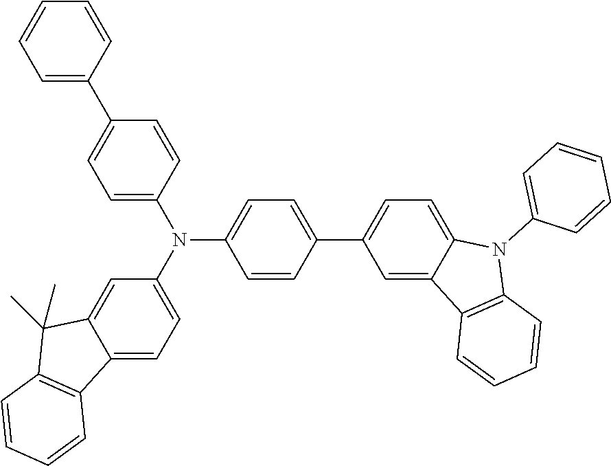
C1(C2=CC=CC=C2)=CC=C(N(C2=CC=C3C(=C2)C(C)(C)C2=C3C=CC=C2)C2=CC=C(C3=CC=C4C(=C3)C3=C(N4C4=CC=CC=C4)C=CC=C3)C=C2)C=C1
